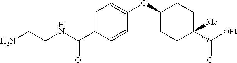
C1=C(C(NCCN)=O)C=CC(OC2CCC([Me])(C([OEt])=O)CC2)=C1
